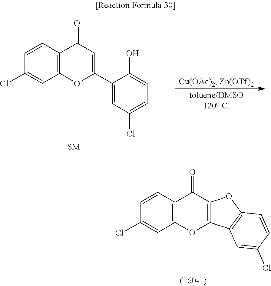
C1=CC2=C(C=C1Cl)OC(C1=CC(Cl)=CC=C1O)=CC2=O.C1=CC2=C(C=C1Cl)OC1=C(C2=O)OC2=C1C=C(Cl)C=C2
